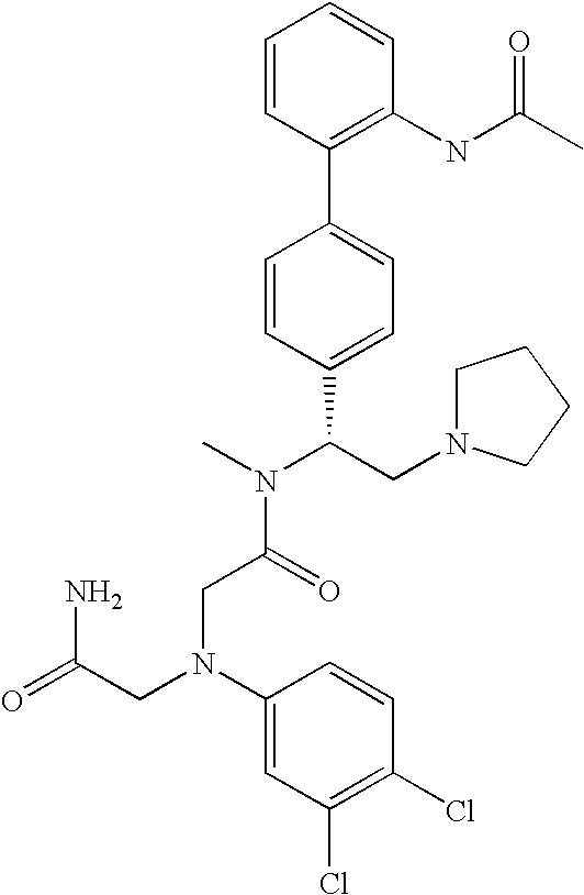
C1=CC(C2=CC=C(C(CN3CCCC3)N(C)C(=O)CN(CC(=O)N)C3=CC(Cl)=C(Cl)C=C3)C=C2)=C(NC(C)=O)C=C1
